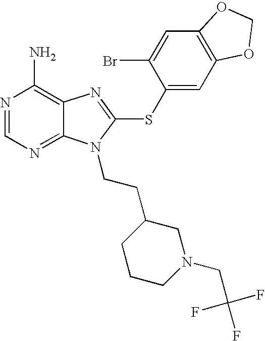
N1=CN=C2C(=C1N)N=C(SC1=CC3=C(C=C1Br)OCO3)N2CCC1CCCN(CC(F)(F)F)C1
